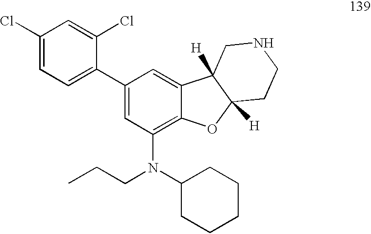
C1(Cl)=CC=C(C2=CC(N(C3CCCCC3)CCC)=C3C(=C2)C2([H])C([H])(O3)CCNC2)C(Cl)=C1
